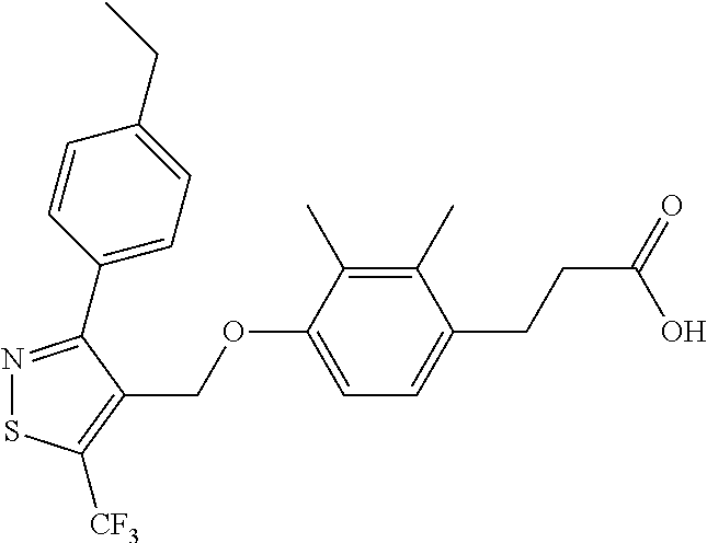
N1=C(C2=CC=C(CC)C=C2)C(COC2=CC=C(CCC(=O)O)C(C)=C2C)=C([CF3])S1
